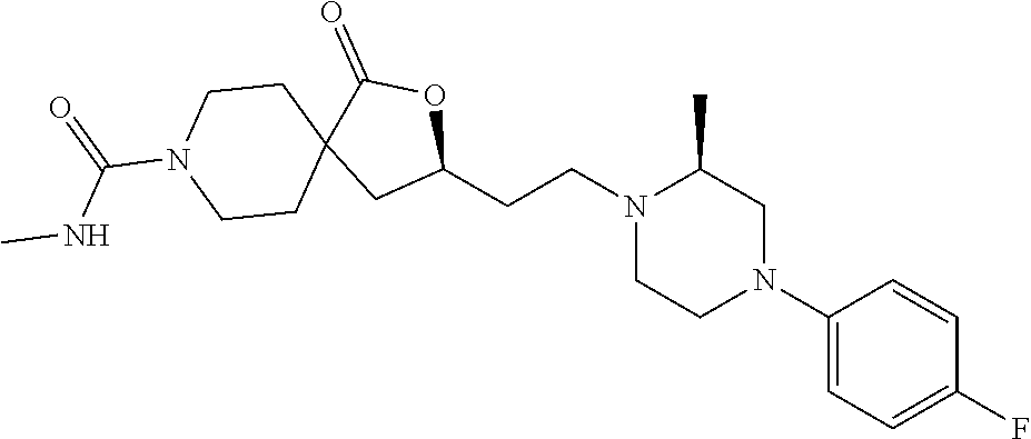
C1(N2CC(C)N(CCC3OC(=O)C4(C3)CCN(C(=O)NC)CC4)CC2)=CC=C(F)C=C1
